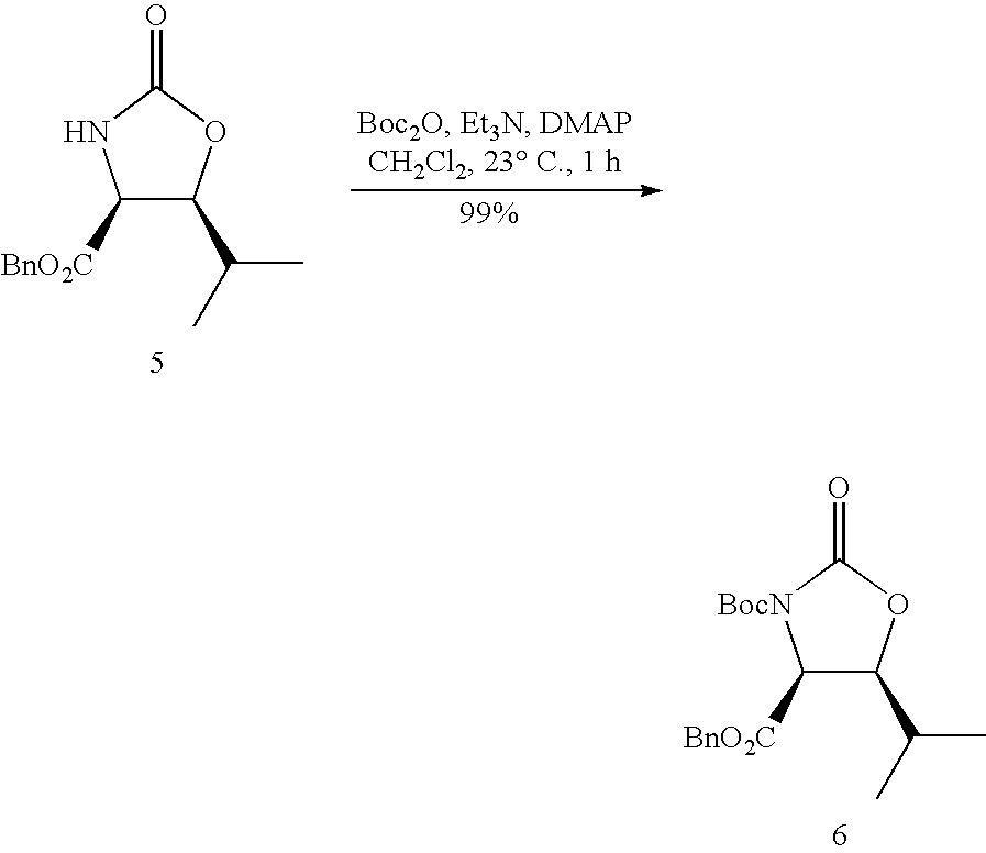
C1([BnO2C])C(C(C)C)OC(=O)[BocN]1.C1([BnO2C])C(C(C)C)OC(=O)N1
